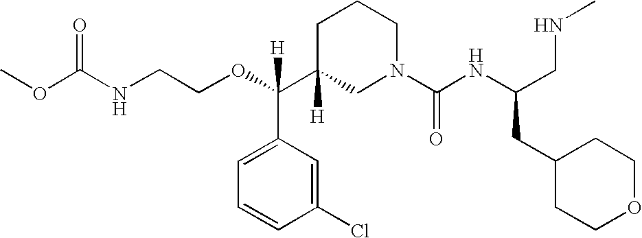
O(C(C1([H])CN(C(NC(CNC)CC2CCOCC2)=O)CCC1)(C1=CC=CC(Cl)=C1)[H])CCNC(OC)=O
